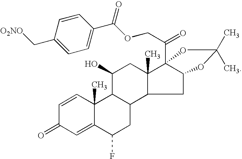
C1=CC2(C)C(=CC1=O)C(F)CC1C2C(O)CC2(C)C1CC1C2(C(COC(C2=CC=C(C[O2NO])C=C2)=O)=O)OC(C)(C)O1
